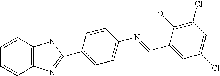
C1=CC2=C(C=C1)N=C(C1=CC=C(N=CC3=CC(Cl)=CC(Cl)=C3O)C=C1)N2
